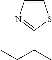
C1=CN=C(C(CC)C)S1
